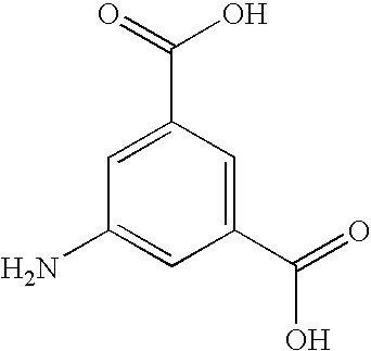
C1=C(C(O)=O)C=C(C(=O)O)C=C1N
